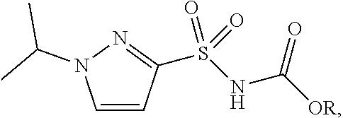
C1=CC(S(NC([OR])=O)(=O)=O)=NN1C(C)C
